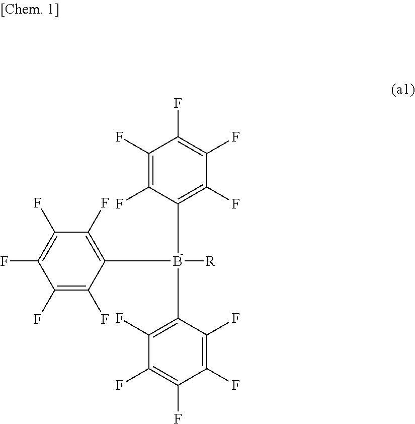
C1(F)=C(F)C(B(C2=C(F)C(F)=C(F)C(F)=C2F)(C2=C(F)C(F)=C(F)C(F)=C2F)[R])=C(F)C(F)=C1F
